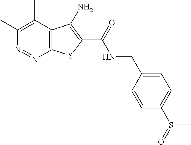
C1(C)=C(C)C2=C(N=N1)SC(C(=O)NCC1=CC=C(S(=O)C)C=C1)=C2N
